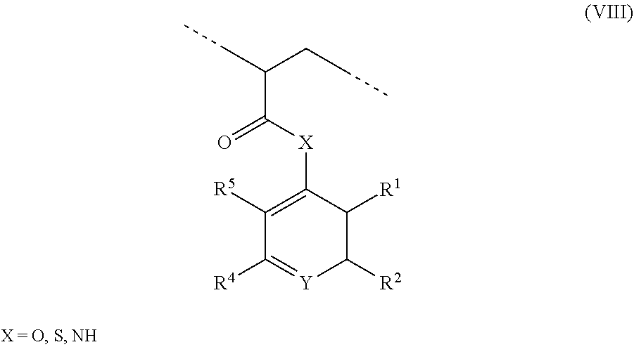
C(C([X]C1=C([R5])C([R4])=[Y]C([R2])C1[R1])=O)(CC)CCC
